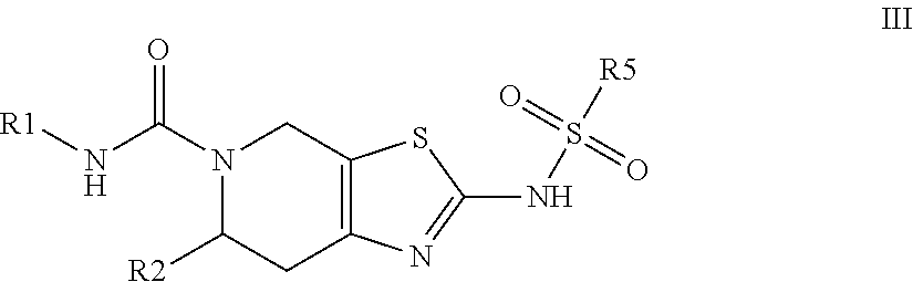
O=C(N1C([R2])CC2=C(SC(NS(=O)(=O)[R5])=N2)C1)N[R1]
